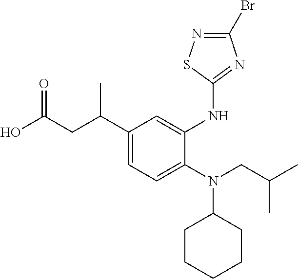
OC(CC(C1=CC=C(N(CC(C)C)C2CCCCC2)C(NC2=NC(Br)=NS2)=C1)C)=O
